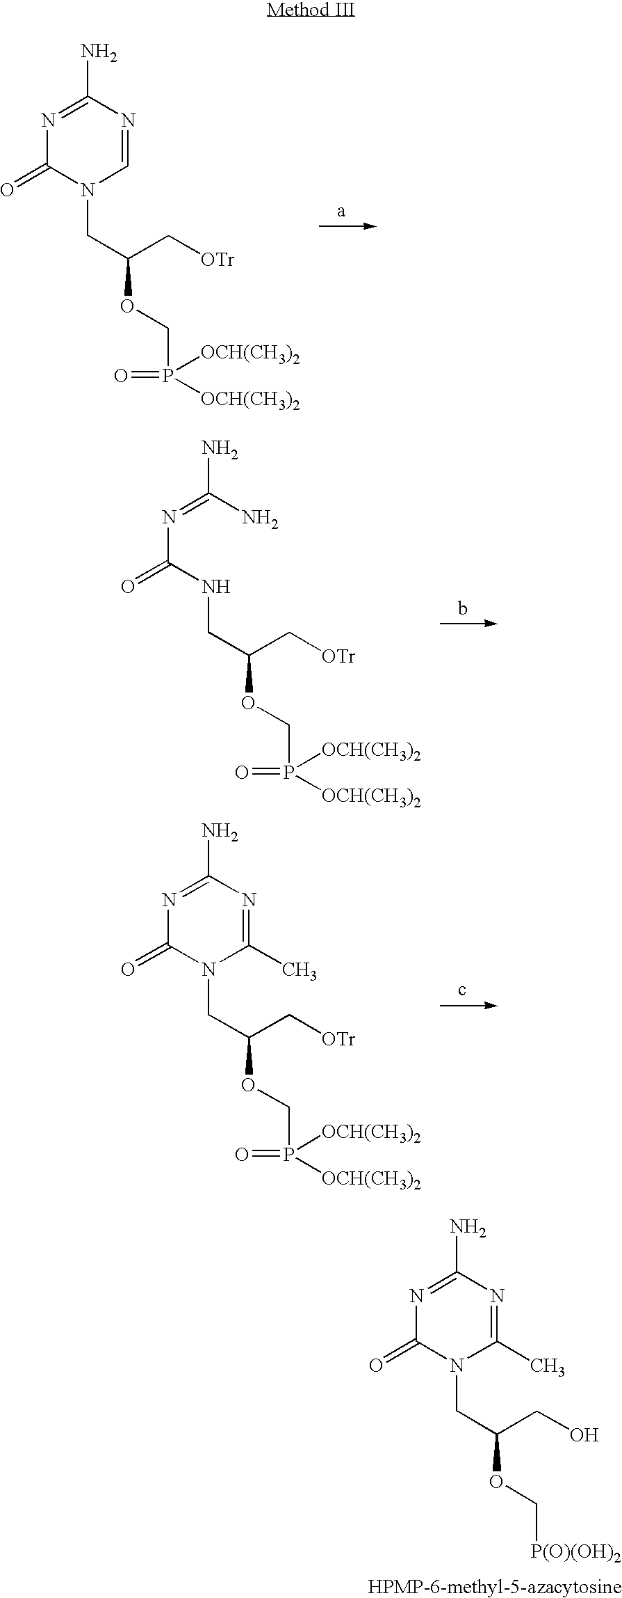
N1=C(N)N=CN(CC(OCP(=O)([OCH(CH3)2])[OCH(CH3)2])C[OTr])C1=O.N(C(=O)NCC(OCP(=O)([OCH(CH3)2])[OCH(CH3)2])C[OTr])=C(N)N.N1=C(N)N=C(C)N(CC(OCP(=O)([OCH(CH3)2])[OCH(CH3)2])C[OTr])C1=O.N1=C(N)N=C(C)N(CC(OC[P(O)(OH)2])CO)C1=O
